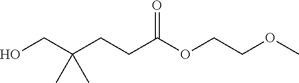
C(C(CCC(OCCOC)=O)(C)C)O
